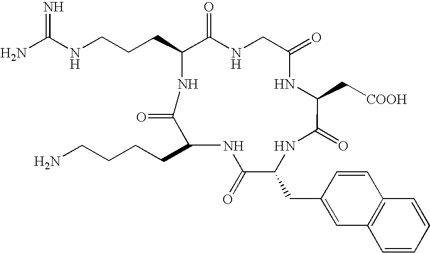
N1C(CCCNC(N)=N)C(=O)NCC(=O)NC(C[COOH])C(=O)NC(CC2=CC3=C(C=C2)C=CC=C3)C(=O)NC(CCCCN)C1=O
